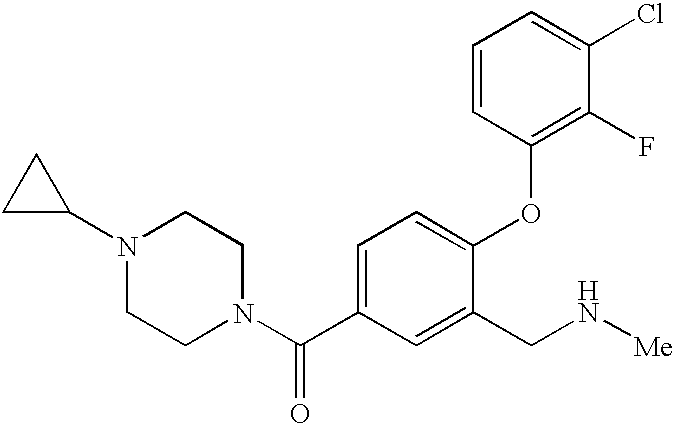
C1=C(C(N2CCN(C3CC3)CC2)=O)C=C(CN[Me])C(OC2=C(F)C(Cl)=CC=C2)=C1
